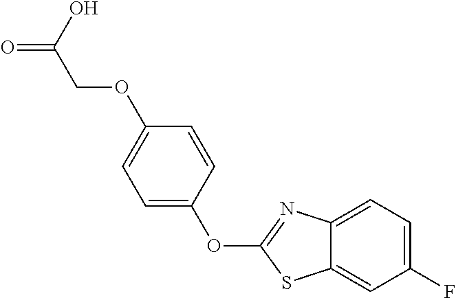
C1=C(OC2=NC3=CC=C(F)C=C3S2)C=CC(OCC(=O)O)=C1
